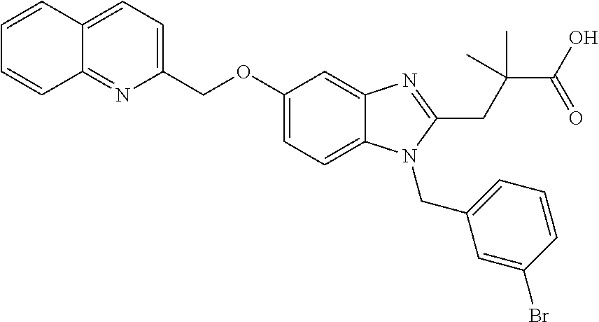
C1=CC2=NC(COC3=CC=C4C(=C3)N=C(CC(C(=O)O)(C)C)N4CC3=CC=CC(Br)=C3)=CC=C2C=C1
